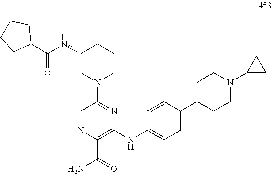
C1=NC(C(=O)N)=C(NC2=CC=C(C3CCN(C4CC4)CC3)C=C2)N=C1N1CCCC(NC(C2CCCC2)=O)C1
